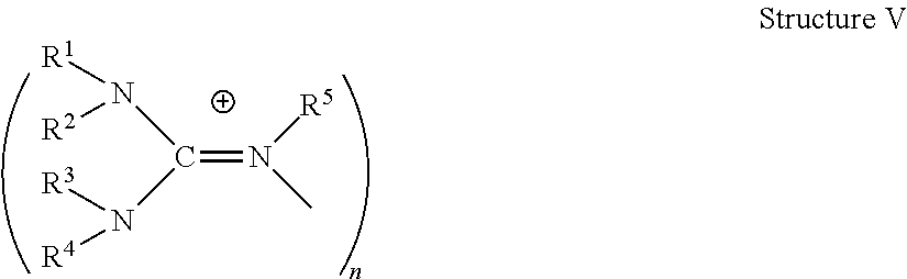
[R1]N([R2])C(N([R3])[R4])=N([R5])C
